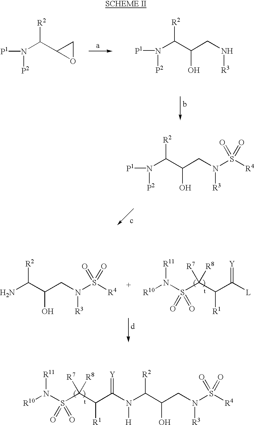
[P1]N(C(C1OC1)[R2])[P2].[P1]N(C(C(CN[R3])O)[R2])[P2].[P1]N(C(C(CN([R3])S([R4])(=O)=O)O)[R2])[P2].[R10]N(S(C(C([R1])C([L])=[Y])([R7])[R8])(=O)=O)[R11].NC(C(CN([R3])S([R4])(=O)=O)O)[R2].[R10]N(S(C(C([R1])C(N([H])C(C(CN(S([R4])(=O)=O)[R3])O)[R2])=[Y])([R7])[R8])(=O)=O)[R11]
